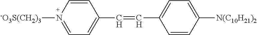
C1=CC(C=CC2=CC=C([N(C10H21)2])C=C2)=CC=N1[-O3S(CH2)3]
